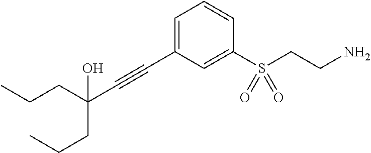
C(C#CC1=CC=CC(S(CCN)(=O)=O)=C1)(O)(CCC)CCC
